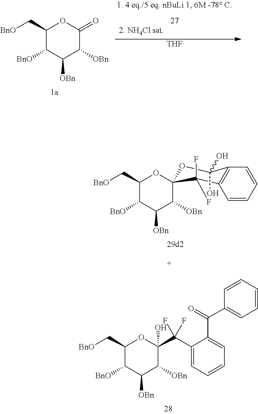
C1(C[BnO])C([BnO])C([OBn])C([OBn])C(C(C2=CC=CC=C2C(=O)C2=CC=CC=C2)(F)F)(O)O1.C1(C[BnO])C([BnO])C([OBn])C([OBn])C2(O1)OC(O)(O)C1=C(C2(F)F)C=CC=C1.C1(C[BnO])C([BnO])C([OBn])C([OBn])C(=O)O1.[THF]
